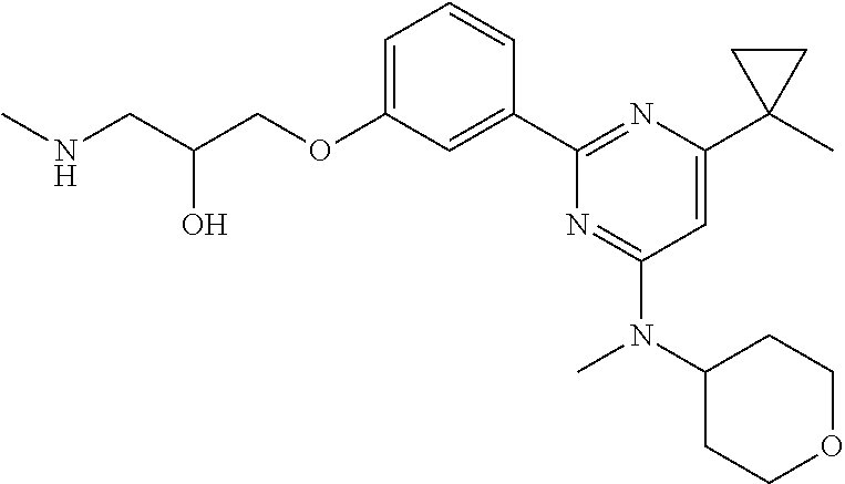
N(CC(COC1=CC=CC(C2=NC(C3(C)CC3)=CC(N(C3CCOCC3)C)=N2)=C1)O)C
